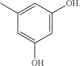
C1(C)=CC([OH])=CC(O)=C1
